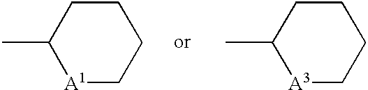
CC1[A1]CCCC1.CC1[A3]CCCC1
